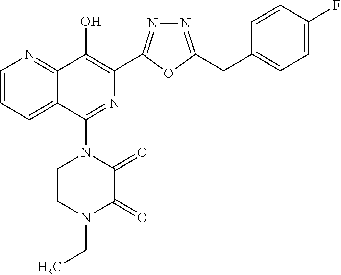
C1=CC=C2C(=N1)C(O)=C(C1=NN=C(CC3=CC=C(F)C=C3)O1)N=C2N1CCN(CC)C(=O)C1=O
